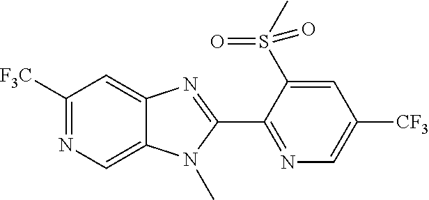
C1([F3C])=NC=C2C(=C1)N=C(C1=NC=C([CF3])C=C1S(=O)(=O)C)N2C
